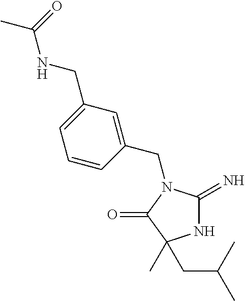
N1C(=N)N(CC2=CC(CNC(C)=O)=CC=C2)C(=O)C1(C)CC(C)C
